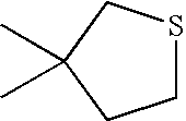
C1SCC(C)(C)C1
